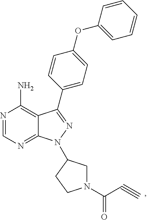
N1=CN=C2C(=C1N)C(C1=CC=C(OC3=CC=CC=C3)C=C1)=NN2C1CN(C(C#C)=O)CC1
